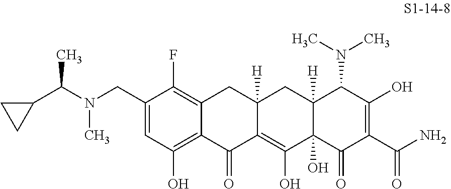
C1=C(CN(C(C)C2CC2)C)C(F)=C2C(=C1O)C(=O)C1=C(O)C3(O)C([H])(CC1([H])C2)C(N(C)C)C(O)=C(C(N)=O)C3=O
